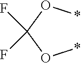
*OC(O*)(F)F
